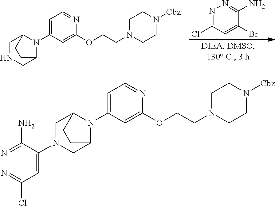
N1=C(Cl)C=C(Br)C(N)=N1.C1=C(N2C3CNCC2CC3)C=C(OCCN2CCN([Cbz])CC2)N=C1.C1=C(N2C3CN(C4=CC(Cl)=NN=C4N)CC2CC3)C=C(OCCN2CCN([Cbz])CC2)N=C1
